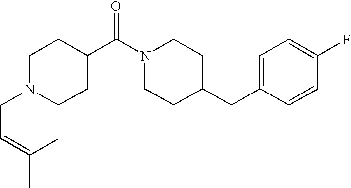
C1N(CC=C(C)C)CCC(C(N2CCC(CC3=CC=C(F)C=C3)CC2)=O)C1
